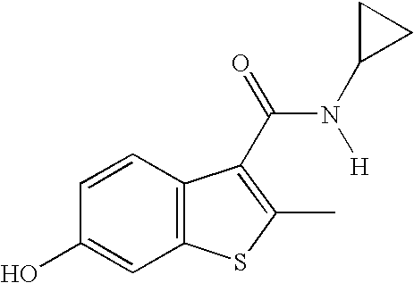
C12=C(C=CC(O)=C1)C(C(=O)N(C1CC1)[H])=C(C)S2
